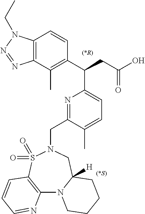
C12=C(S(=O)(=O)N(CC3=NC(C(C4=C(C)C5=C(C=C4)N(CC)N=N5)CC(O)=O)=CC=C3C)CC3([H])N1CCCC3)C=CC=N2
